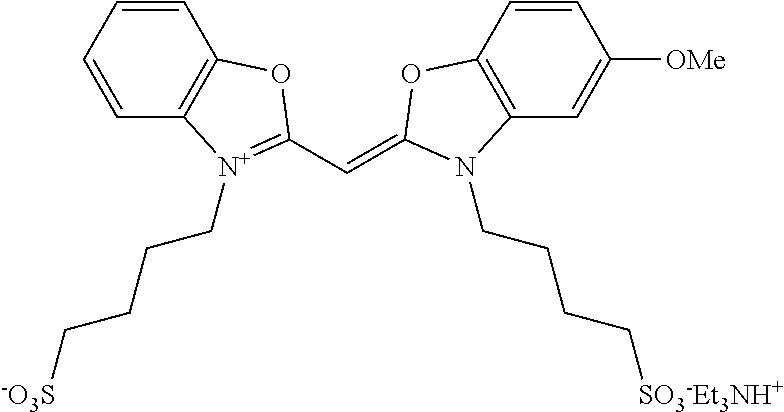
C1=CC=CC2=C1OC(C=C1OC3=C(C=C([OMe])C=C3)N1CCCC[SO3-Et3NH+])=[N+]2CCCC[-O3S]
